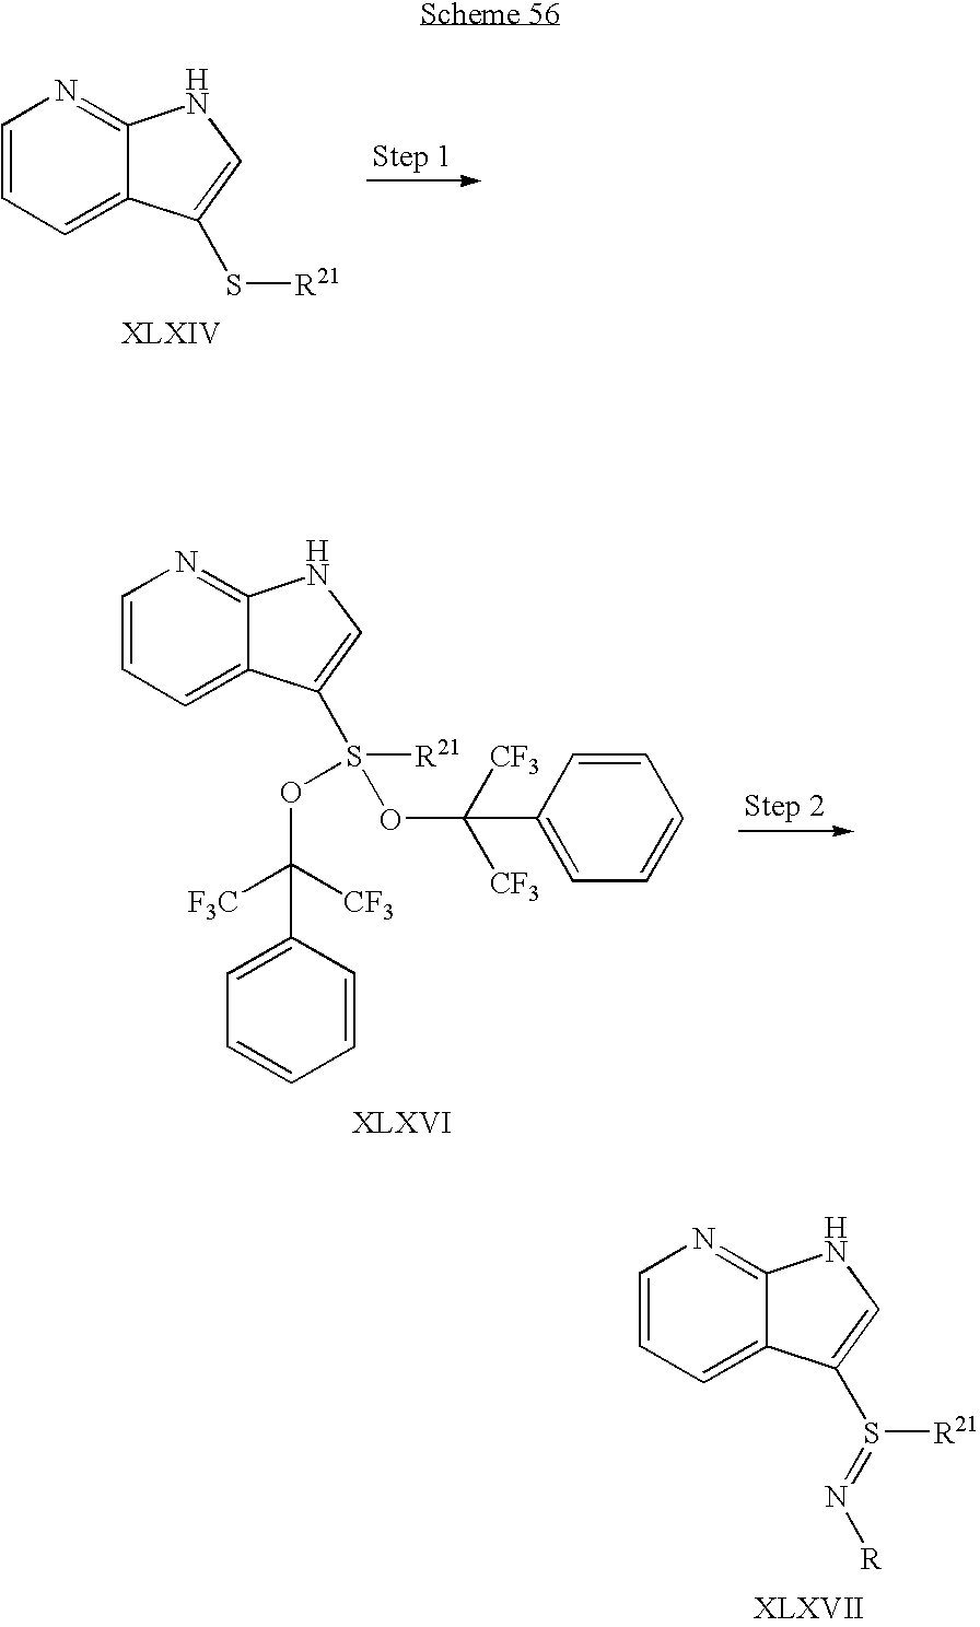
C1=CC=C2C(=N1)NC=C2S(=N[R])[R21].C1=CC=C2C(=N1)NC=C2S[R21].C1=CC=C2C(=N1)NC=C2S(OC([CF3])([CF3])C1=CC=CC=C1)(OC(C1=CC=CC=C1)([F3C])[CF3])[R21]
